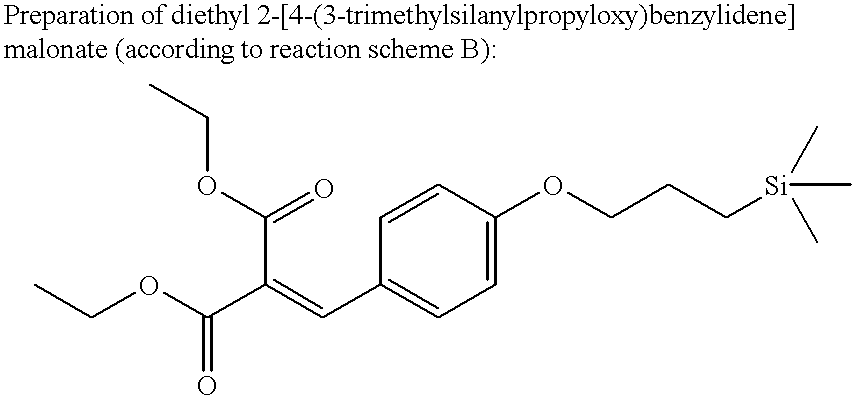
C1=CC(OCCC[Si](C)(C)C)=CC=C1C=C(C(OCC)=O)C(OCC)=O
